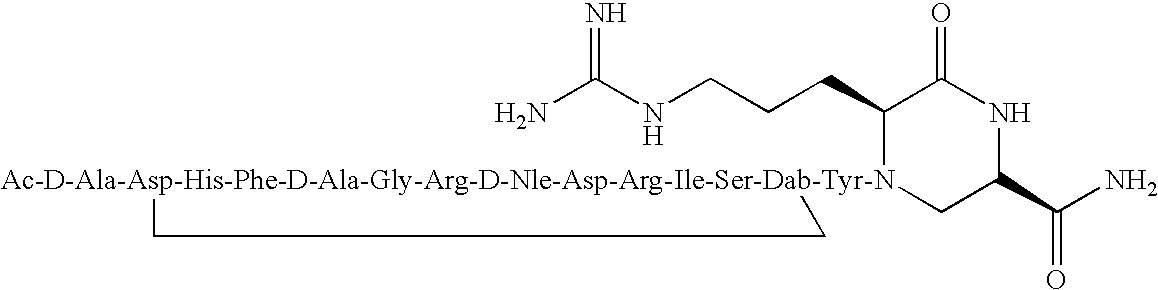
NC(NCCCC1[Ac-D-Ala-Asp-His-Phe-D-Ala-Gly-Arg-D-Nle-Asp-Arg-Ile-Ser-Dab-Tyr-N]2(CC(C(N)=O)NC1=O)CC2)=N
